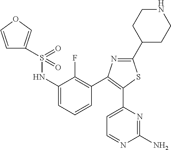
S(=O)(NC1=CC=CC(C2=C(C3=CC=NC(N)=N3)SC(C3CCNCC3)=N2)=C1F)(=O)C1=COC=C1
